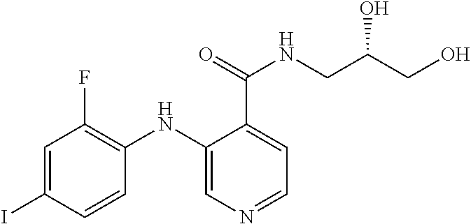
C1=C(I)C=CC(NC2=CN=CC=C2C(=O)NCC(CO)O)=C1F
